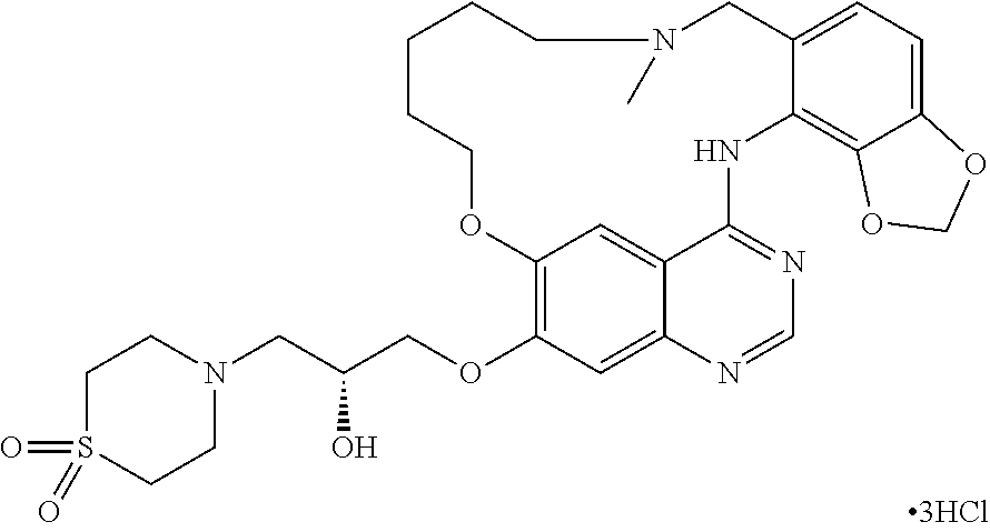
C1S(=O)(=O)CCN(CC(COC2=C3C=C4C(=C2)N=CN=C4NC2=C4C(=CC=C2CN(C)CCCCCO3)OCO4)O)C1
